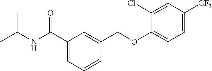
C1(Cl)=CC([CF3])=CC=C1OCC1=CC(C(NC(C)C)=O)=CC=C1
